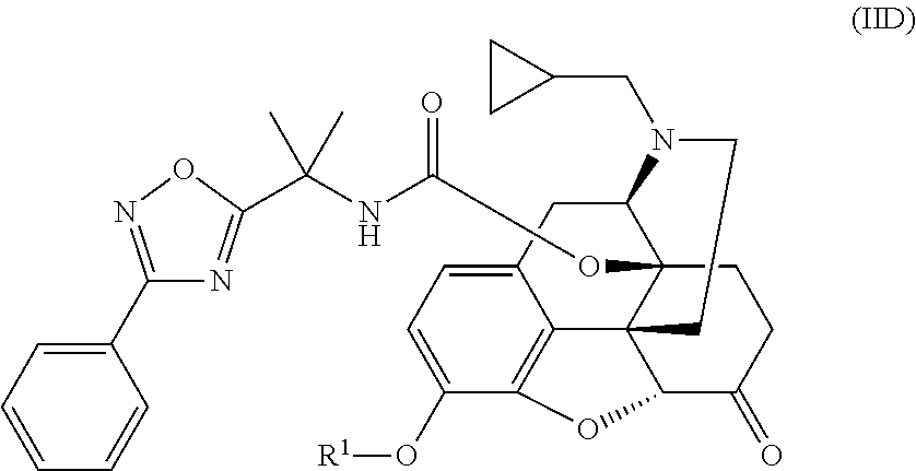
C12CC3=CC=C(O[R1])C4=C3C3(C1(OC(NC(C1=NC(C5=CC=CC=C5)=NO1)(C)C)=O)CCC(=O)C3O4)CCN2CC1CC1
